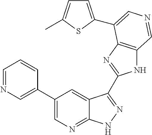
C1(C2=CN=CC=C2)=CN=C2C(=C1)C(C1=NC3=C(N1)C=NC=C3C1=CC=C(C)S1)=NN2
